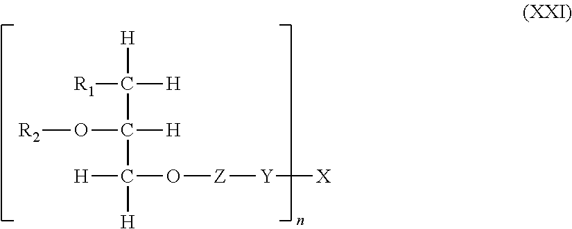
[R1]C(C(C([H])(O[Z][Y][X])[H])([H])O[R2])([H])[H]
